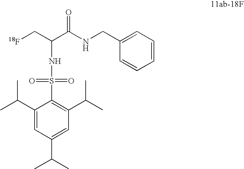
C1(C(C)C)=CC(C(C)C)=CC(C(C)C)=C1S(NC(C(NCC1=CC=CC=C1)=O)C[18F])(=O)=O
